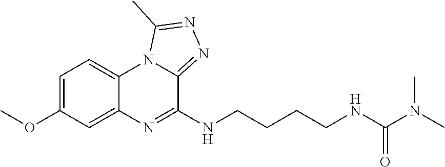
C1=C(OC)C=C2C(=C1)N1C(=NN=C1C)C(NCCCCNC(N(C)C)=O)=N2
